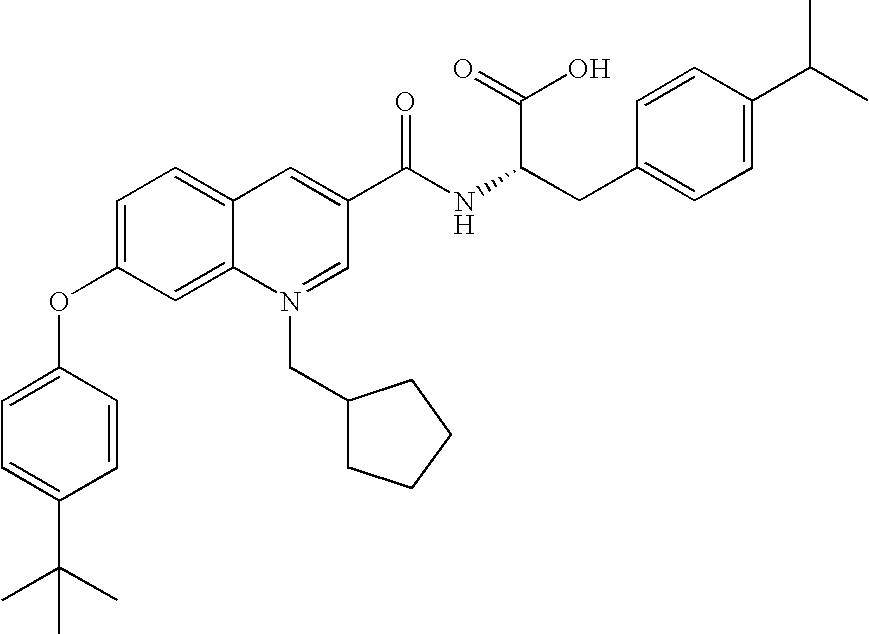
C1=C(OC2=CC=C(C(C)(C)C)C=C2)C=C2C(=C1)C=C(C(NC(CC1=CC=C(C(C)C)C=C1)C(O)=O)=O)C=N2CC1CCCC1
